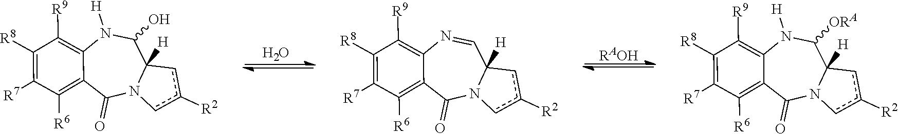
O.[RAOH].C12=C([R6])C([R7])=C([R8])C([R9])=C1N([H])C(O)C1([H])N(C2=O)cc([R2])c1.C12=C([R6])C([R7])=C([R8])C([R9])=C1N=CC1([H])N(C2=O)cc([R2])c1.C12=C([R6])C([R7])=C([R8])C([R9])=C1N([H])C([ORA])C1([H])N(C2=O)cc([R2])c1
